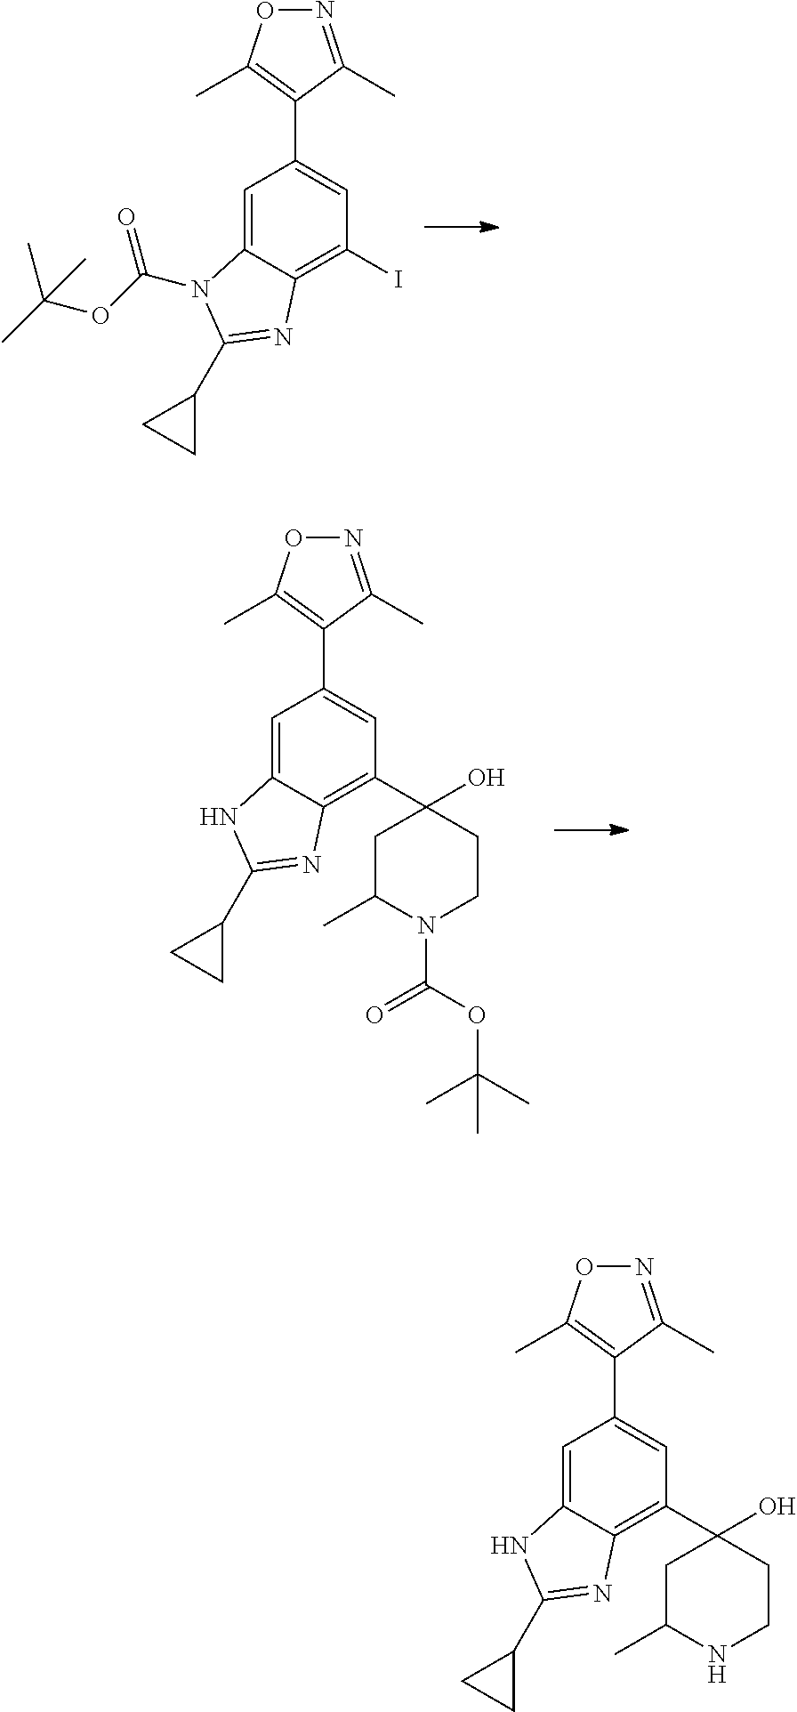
C1=C2C(=C(I)C=C1C1=C(C)ON=C1C)N=C(C1CC1)N2C(OC(C)(C)C)=O.C1=C2C(=C(C3(O)CC(C)N(C(OC(C)(C)C)=O)CC3)C=C1C1=C(C)ON=C1C)N=C(C1CC1)N2.C1=C2C(=C(C3(O)CC(C)NCC3)C=C1C1=C(C)ON=C1C)N=C(C1CC1)N2
